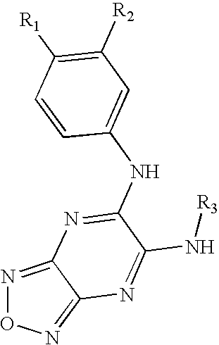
N1=C2C(=NO1)N=C(N[R3])C(NC1=CC([R2])=C([R1])C=C1)=N2
